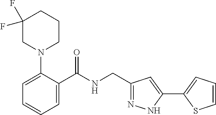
C1=C(N2CC(F)(F)CCC2)C(C(NCC2=NNC(C3=CC=CS3)=C2)=O)=CC=C1
